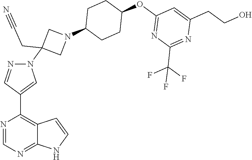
N1=CC(C2=C3C(=NC=N2)NC=C3)=CN1C1(CC#N)CN(C2CCC(OC3=NC(C(F)(F)F)=NC(CCO)=C3)CC2)C1
